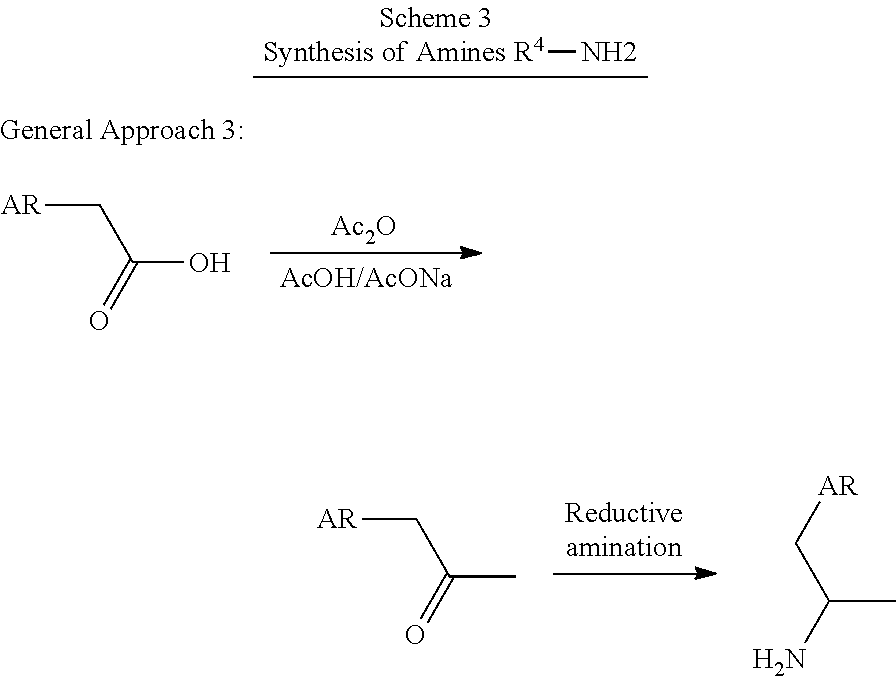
[AR]CC(O)=O.[R4]N.[Ac2O].C(C(C)N)[AR].[AR]CC(C)=O
